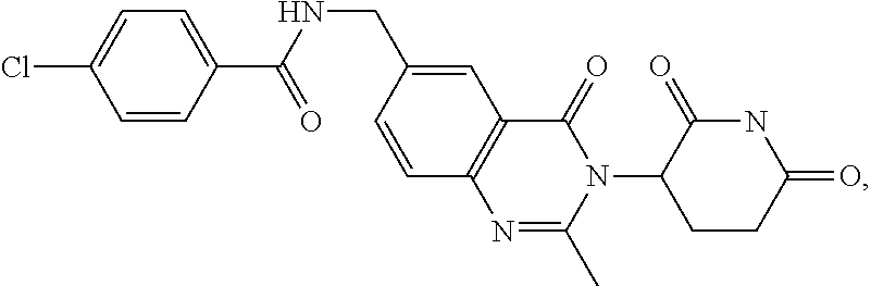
C12=C(C=C(CNC(C3=CC=C(Cl)C=C3)=O)C=C1)C(=O)N(C1CCC(=O)NC1=O)C(C)=N2
